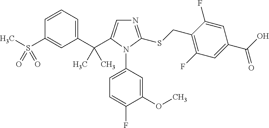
C1(C(C)(C)C2=CN=C(SCC3=C(F)C=C(C(O)=O)C=C3F)N2C2=CC=C(F)C(OC)=C2)=CC=CC(S(C)(=O)=O)=C1
